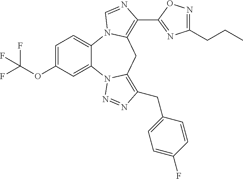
C1=C(OC(F)(F)F)C=C2C(=C1)N1C(=C(C3=NC(CCC)=NO3)N=C1)CC1=C(CC3=CC=C(F)C=C3)N=NN21
